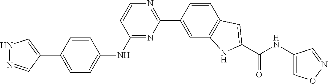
C1=CC(C2=NC=CC(NC3=CC=C(C4=CNN=C4)C=C3)=N2)=CC2=C1C=C(C(NC1=CON=C1)=O)N2
